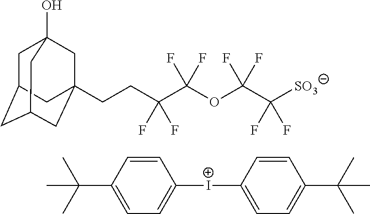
C1C2CC3CC(CCC(C(OC(C(F)(F)[SO3])(F)F)(F)F)(F)F)(CC1(O)C3)C2.[I+](C1=CC=C(C(C)(C)C)C=C1)C1=CC=C(C(C)(C)C)C=C1
